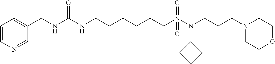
N1=CC(CNC(NCCCCCCS(N(CCCN2CCOCC2)C2CCC2)(=O)=O)=O)=CC=C1
